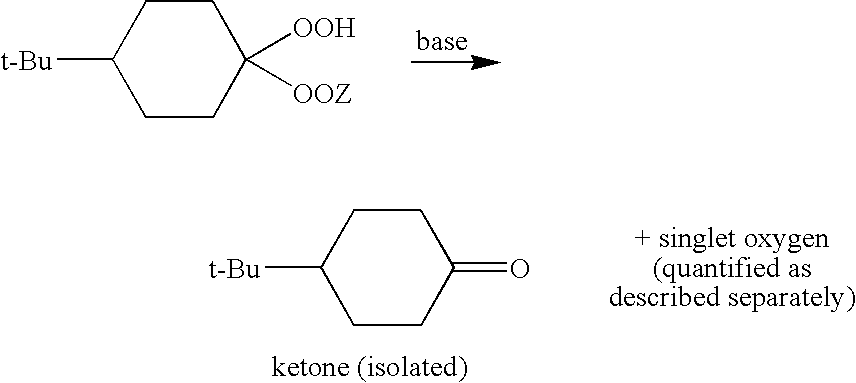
C1CC([OOH])([OOZ])CCC1[t-Bu].C1CC(=O)CCC1[t-Bu]
